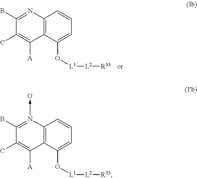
C12=C(C(O[L1][L2][R33])=CC=C1)C([A])=C(C)C(B)=N2.C12=C(C(O[L1][L2][R33])=CC=C1)C([A])=C(C)C(B)=N2->O
